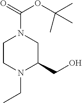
C1CN(CC)C(CO)CN1C(=O)OC(C)(C)C
